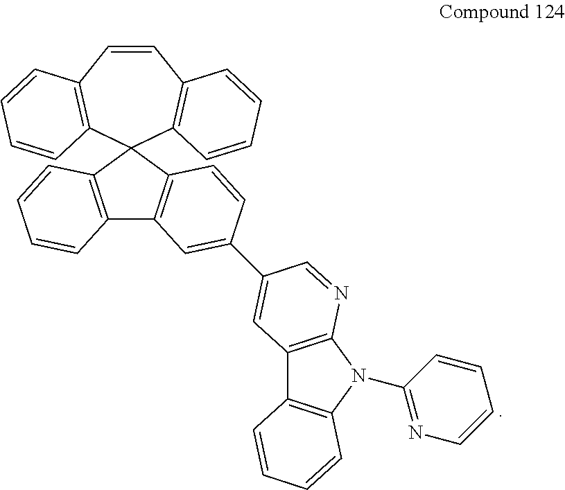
C1=CC2=C(C=CC=C2)C2(C3=C1C=CC=C3)C1=C(C3=C2C=CC=C3)C=C(C2=CC3=C(N(C4=NC=CC=C4)C4=C3C=CC=C4)N=C2)C=C1
